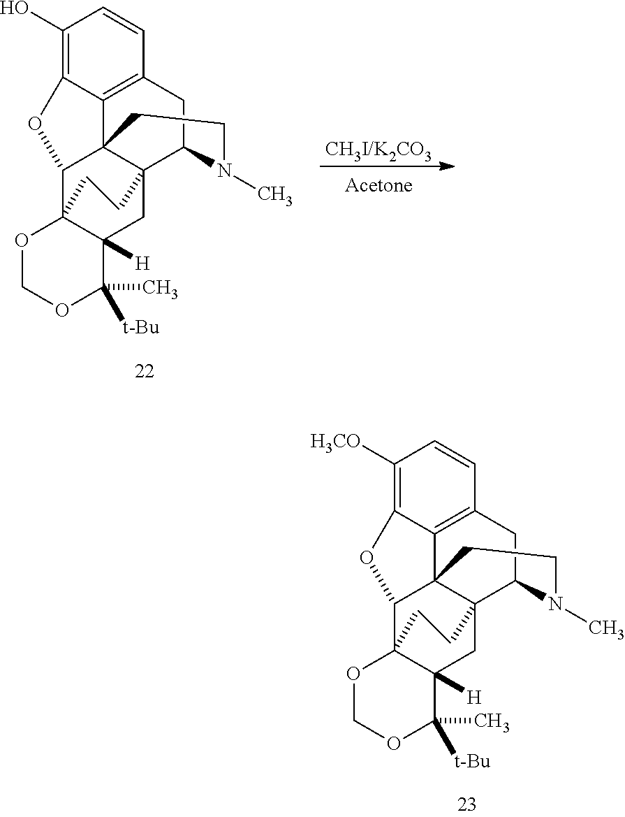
C1(O)=C2C3=C(C=C1)CC1N(C)CCC34C(O2)C23OCOC(C)([t-Bu])C2([H])CC14CC3.[CH3I/K2CO3].[Acetone].C1([H3CO])=C2C3=C(C=C1)CC1N(C)CCC34C(O2)C23OCOC(C)([t-Bu])C2([H])CC14CC3
